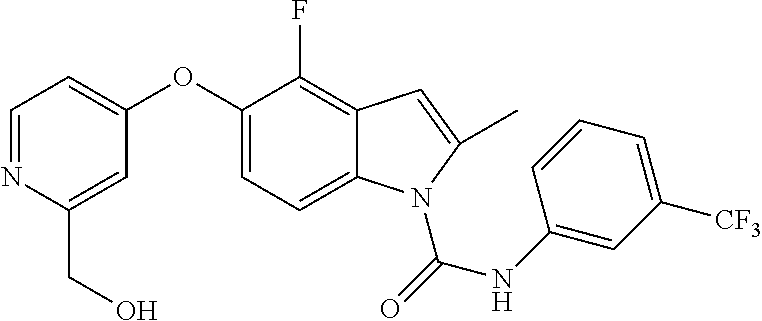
C1=NC(CO)=CC(OC2=CC=C3C(=C2F)C=C(C)N3C(=O)NC2=CC([CF3])=CC=C2)=C1
